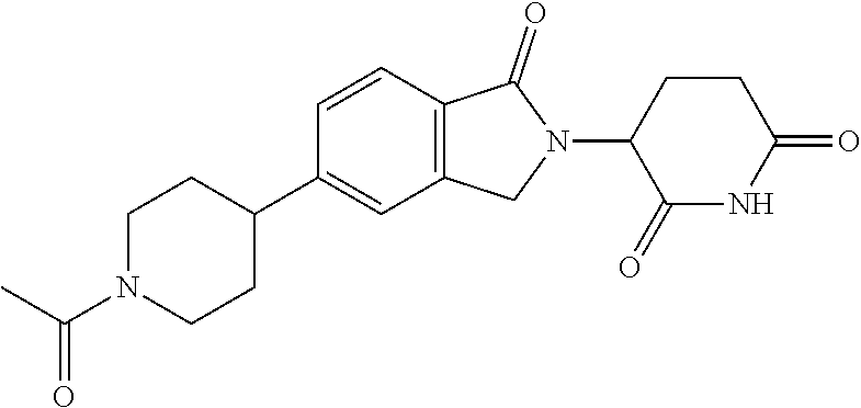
C1=CC2=C(C=C1C1CCN(C(C)=O)CC1)CN(C1C(=O)NC(=O)CC1)C2=O
